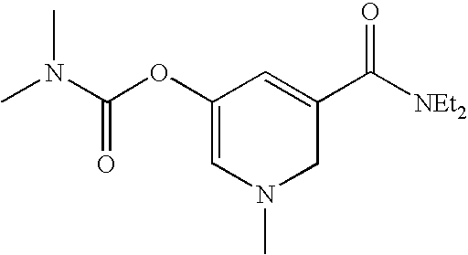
C1(OC(N(C)C)=O)=CN(C)CC(C([NEt2])=O)=C1
